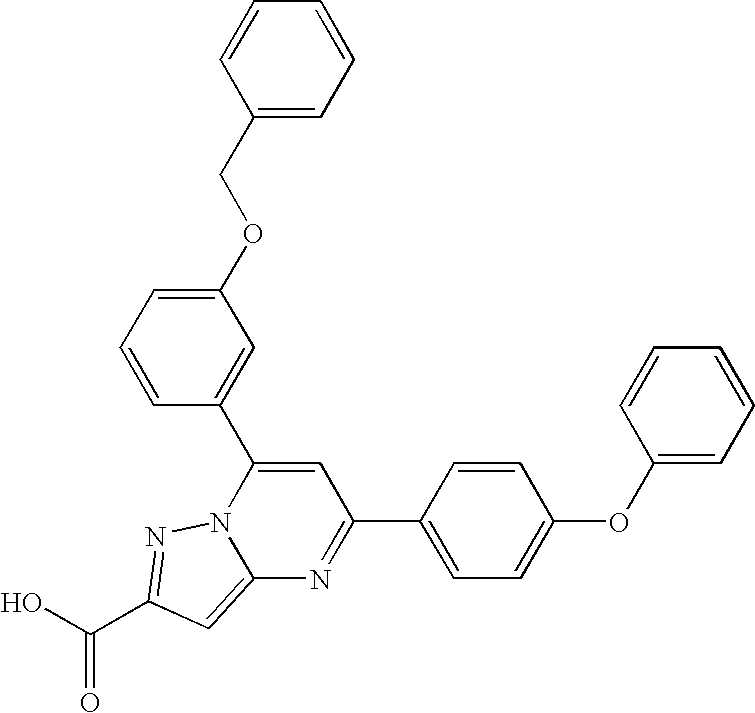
O=C(O)C1=NN2C(=C1)N=C(C1=CC=C(OC3=CC=CC=C3)C=C1)C=C2C1=CC(OCC2=CC=CC=C2)=CC=C1
